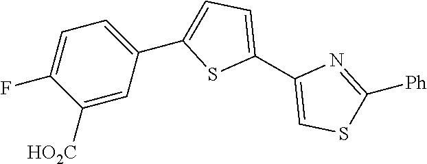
C1([HO2C])=CC(C2=CC=C(C3=CSC([Ph])=N3)S2)=CC=C1F
